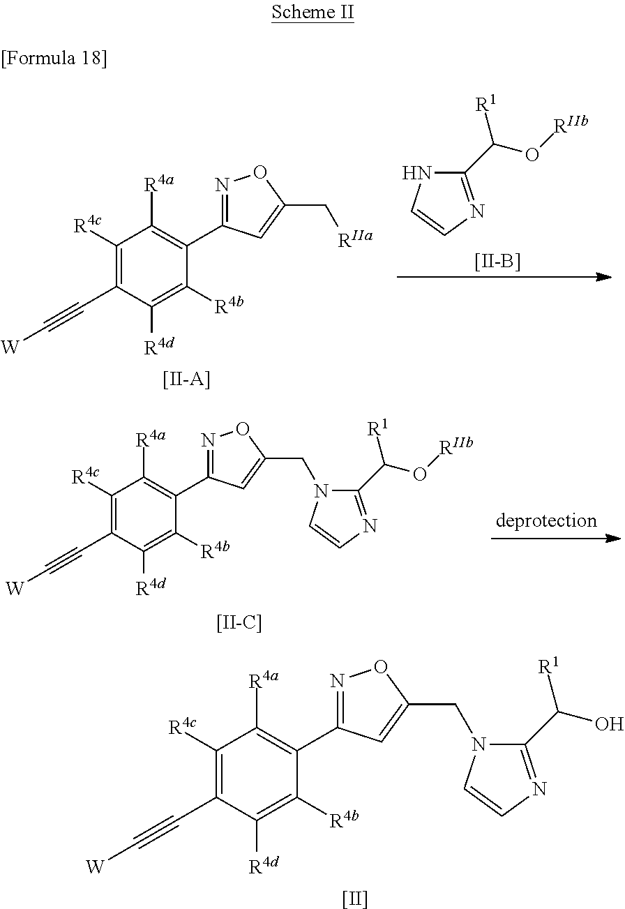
[[II]].C1([R4c])=C(C#C[W])C([R4d])=C([R4b])C(C2=NOC(CN3C(C(O)[R1])=NC=C3)=C2)=C1[R4a].[[II-C]].C1([R4c])=C(C#C[W])C([R4d])=C([R4b])C(C2=NOC(CN3C(C(O[RIIb])[R1])=NC=C3)=C2)=C1[R4a].C1([R4c])=C(C#C[W])C([R4d])=C([R4b])C(C2=NOC(C[RIIa])=C2)=C1[R4a].[[II-A]].C1(C(O[RIIb])[R1])=NC=CN1.[[II-B]]
